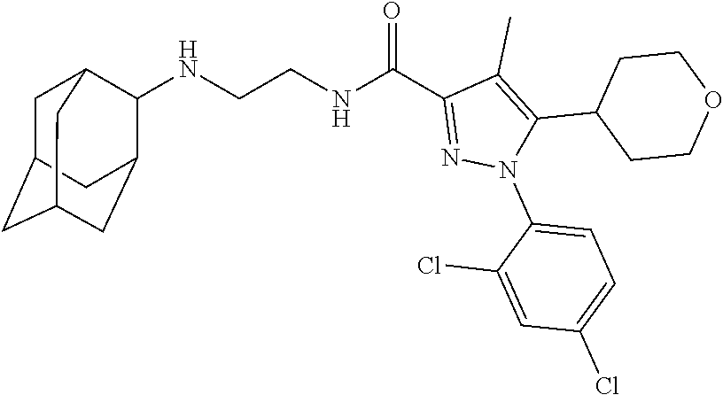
N(CCNC(C1=NN(C2=CC=C(Cl)C=C2Cl)C(C2CCOCC2)=C1C)=O)C1C2CC3CC(CC1C3)C2
